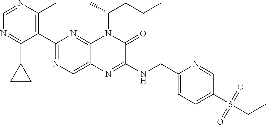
C1(C2=NC=C3C(=N2)N(C(C)CCC)C(=O)C(NCC2=CC=C(S(=O)(=O)CC)C=N2)=N3)=C(C)N=CN=C1C1CC1
